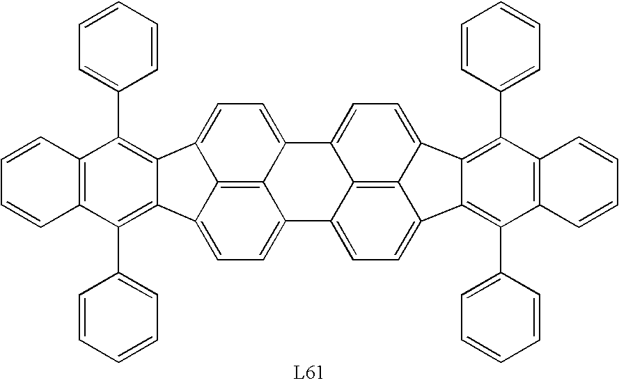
C1=C2C3=C4C(=C1)C1=CC=C5C6=C1C(=CC=C6C1=C(C6=CC=CC=C6)C6=C(C(C7=CC=CC=C7)=C51)C=CC=C6)C4=CC=C3C1=C(C3=CC=CC=C3)C3=C(C(C4=CC=CC=C4)=C21)C=CC=C3
